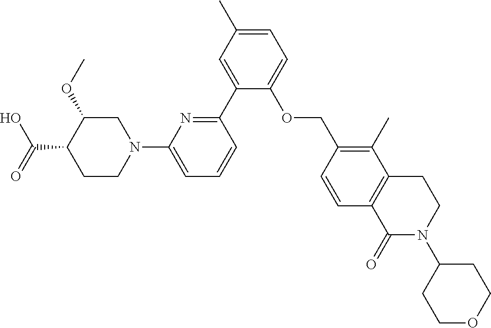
C1(C2=NC(N3CC(OC)C(C(O)=O)CC3)=CC=C2)=CC(C)=CC=C1OCC1=C(C)C2=C(C=C1)C(=O)N(C1CCOCC1)CC2
